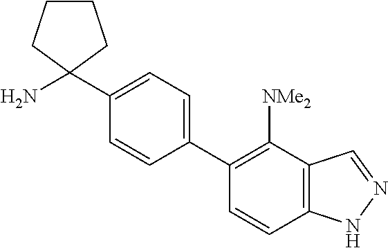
C1=C(C2(N)CCCC2)C=CC(C2=C([NMe2])C3=C(C=C2)NN=C3)=C1
